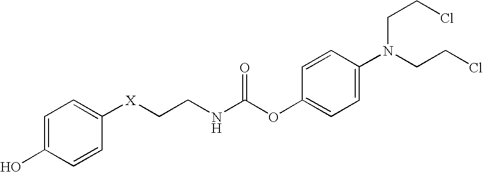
C1=C(O)C=CC([X]CCNC(OC2=CC=C(N(CCCl)CCCl)C=C2)=O)=C1
